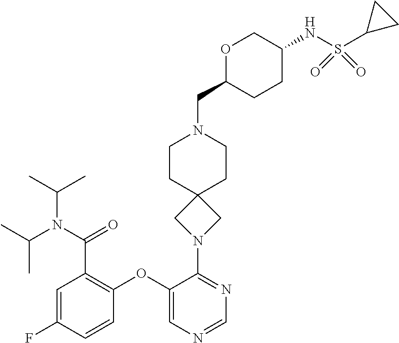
C1=C(F)C=CC(OC2=CN=CN=C2N2CC3(C2)CCN(CC2CCC(NS(C4CC4)(=O)=O)CO2)CC3)=C1C(N(C(C)C)C(C)C)=O
